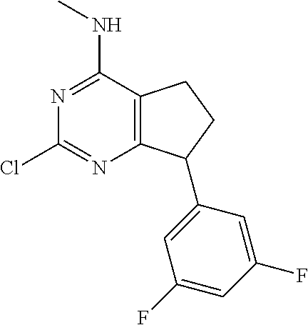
N1=C(NC)C2=C(N=C1Cl)C(C1=CC(F)=CC(F)=C1)CC2
